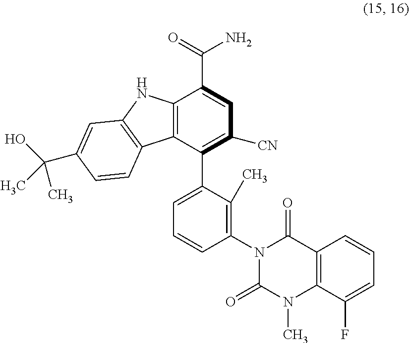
C12=C(C(C3=CC=CC(N4C(=O)N(C)C5=C(C4=O)C=CC=C5F)=C3C)=C([CN])C=C1C(=O)N)C1=C(N2)C=C(C(O)(C)C)C=C1
